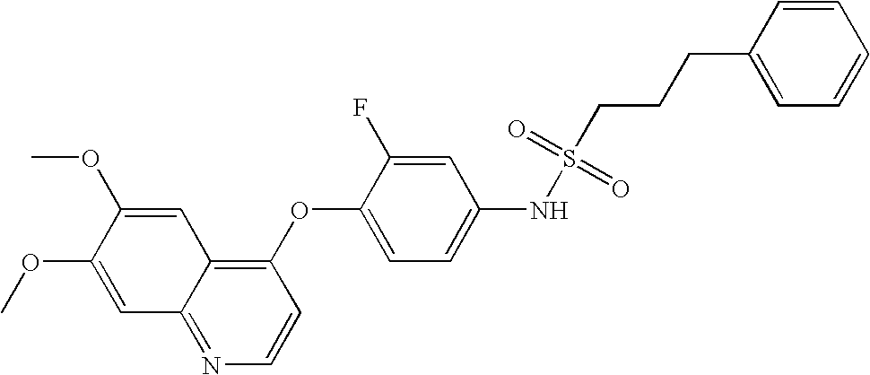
C1=C(OC)C(OC)=CC2=NC=CC(OC3=CC=C(NS(=O)(=O)CCCC4=CC=CC=C4)C=C3F)=C12
